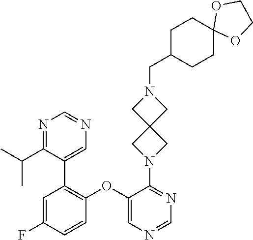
C1(N2CC3(C2)CN(CC2CCC4(CC2)OCCO4)C3)=NC=NC=C1OC1=C(C2=CN=CN=C2C(C)C)C=C(F)C=C1
